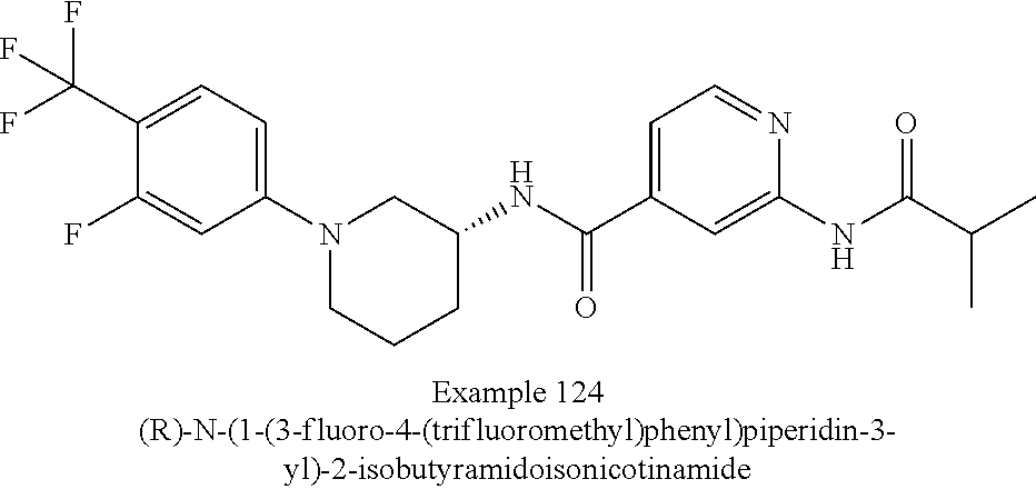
C1(C(F)(F)F)=CC=C(N2CCCC(NC(C3=CC=NC(NC(C(C)C)=O)=C3)=O)C2)C=C1F
